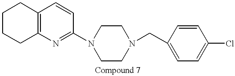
C1CC2=C(CC1)C=CC(N1CCN(CC3=CC=C(Cl)C=C3)CC1)=N2
